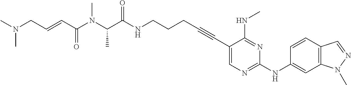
C1(C#CCCCNC(C(N(C(C=CCN(C)C)=O)C)C)=O)=CN=C(NC2=CC3=C(C=C2)C=NN3C)N=C1NC
